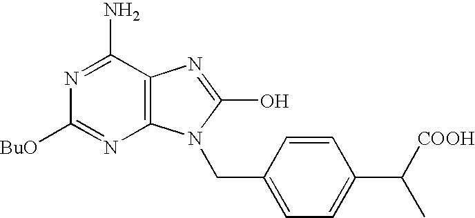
C12=C(C(N)=NC([BuO])=N1)N=C(O)N2CC1=CC=C(C([COOH])C)C=C1
